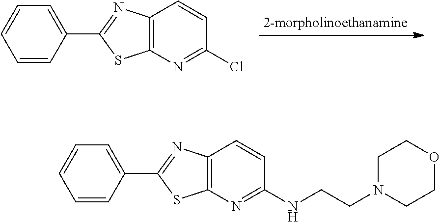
C1=CC=CC(C2=NC3=C(N=C(Cl)C=C3)S2)=C1.C1=CC=CC(C2=NC3=C(N=C(NCCN4CCOCC4)C=C3)S2)=C1
